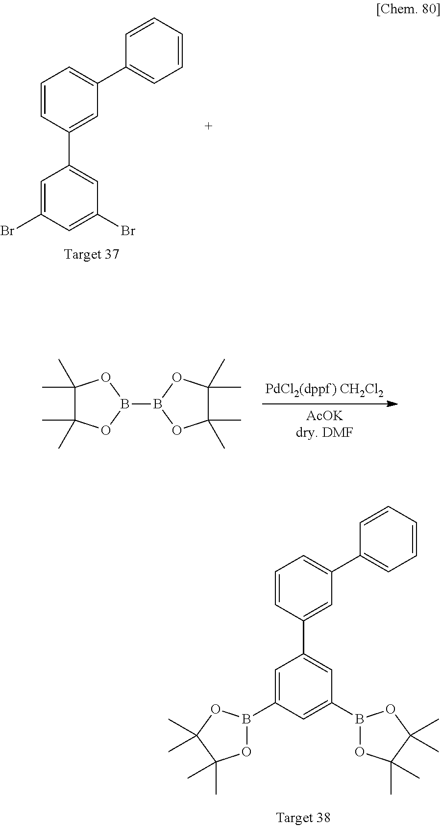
C1=C(Br)C=C(Br)C=C1C1=CC(C2=CC=CC=C2)=CC=C1.C1(C)(C)C(C)(C)OB(B2OC(C)(C)C(C)(C)O2)O1.C1=C(B2OC(C)(C)C(C)(C)O2)C=C(B2OC(C)(C)C(C)(C)O2)C=C1C1=CC(C2=CC=CC=C2)=CC=C1
